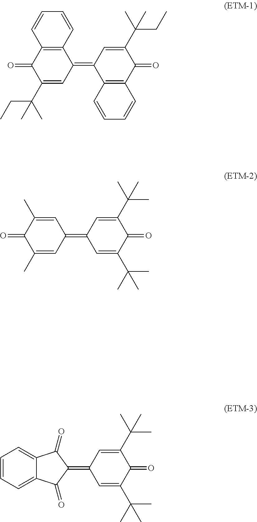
C1(C(CC)(C)C)=CC(=C2C3=C(C(=O)C(C(CC)(C)C)=C2)C=CC=C3)C2=C(C1=O)C=CC=C2.C1(=C2C=C(C(C)(C)C)C(=O)C(C(C)(C)C)=C2)C(=O)C2=CC=CC=C2C1=O.C1(C)=CC(=C2C=C(C(C)(C)C)C(=O)C(C(C)(C)C)=C2)C=C(C)C1=O
